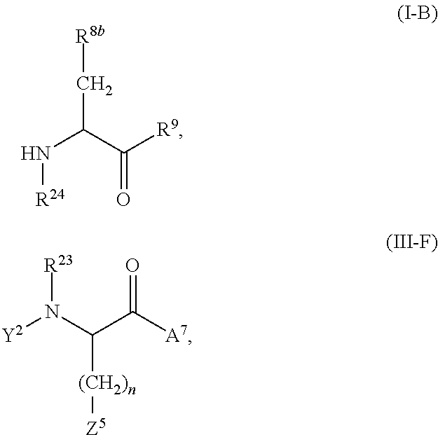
N(C(C([R9])=O)C[R8b])[R24].[Y2]N(C(C([A7])=O)[(CH2)n][Z5])[R23]
